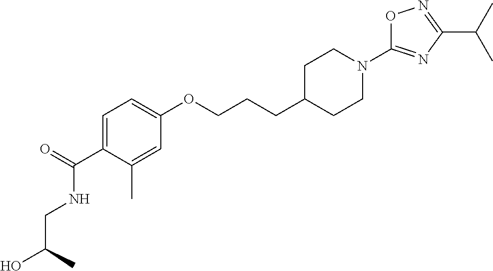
C1=C(C(=O)NCC(O)C)C(C)=CC(OCCCC2CCN(C3=NC(C(C)C)=NO3)CC2)=C1
